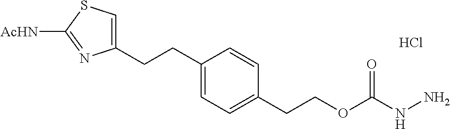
C1(CCC2=CC=C(CCOC(NN)=O)C=C2)=CSC([AcHN])=N1.Cl
